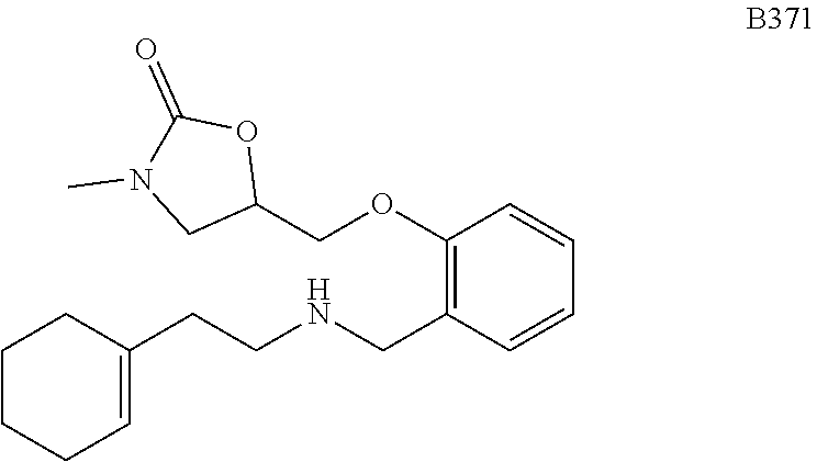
C1(CNCCC2=CCCCC2)=C(OCC2CN(C)C(=O)O2)C=CC=C1
